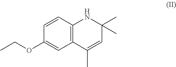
CCOC1=CC2=C(C=C1)NC(C)(C)C=C2C
